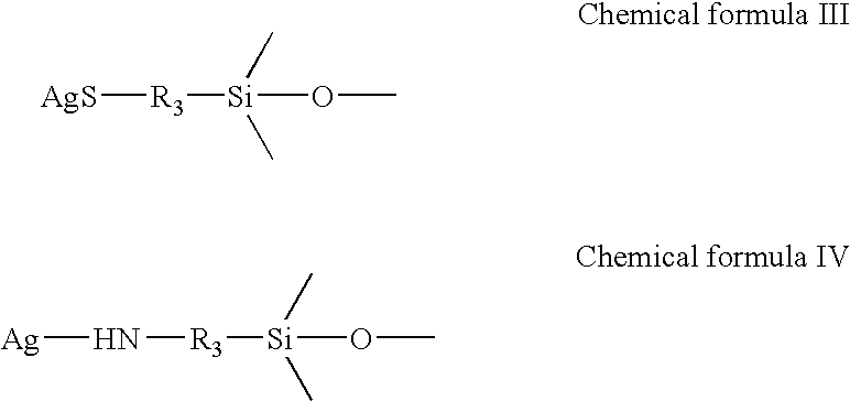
[AgS][R3][Si](OC)(C)C.N([R3][Si](OC)(C)C)[Ag]
